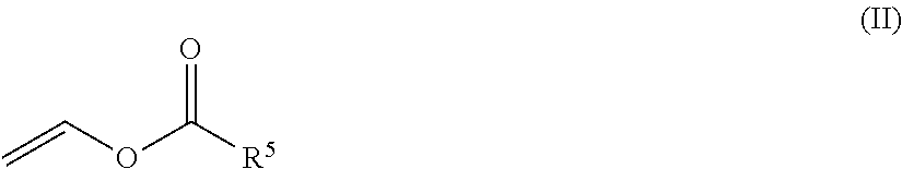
C=COC([R5])=O
